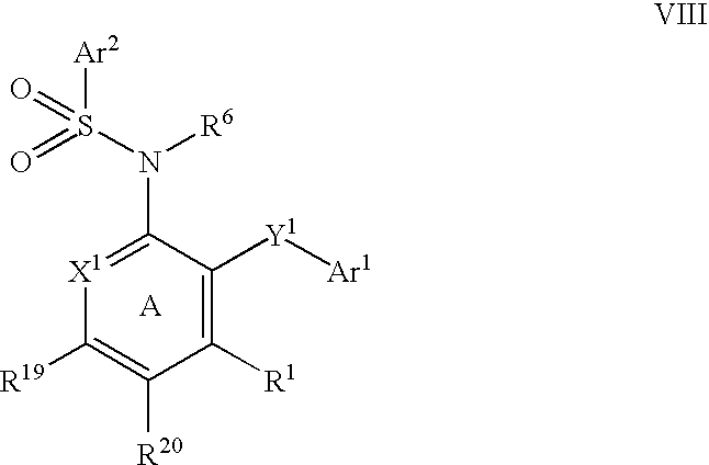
[X1]1=C(N(S([Ar2])(=O)=O)[R6])C([Y1][Ar1])=C([R1])C([R20])=C1[R19]
